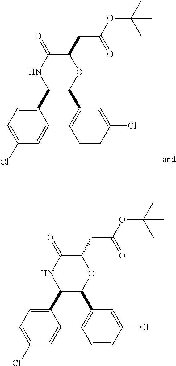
C1(C2C(C3=CC=CC(Cl)=C3)OC(CC(=O)OC(C)(C)C)C(=O)N2)=CC=C(Cl)C=C1.C1(C2C(C3=CC=CC(Cl)=C3)OC(CC(=O)OC(C)(C)C)C(=O)N2)=CC=C(Cl)C=C1
